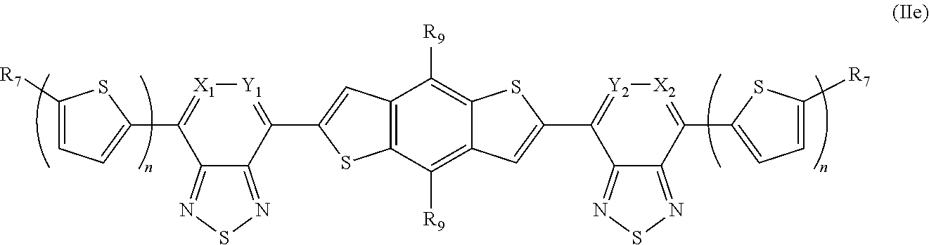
C12=C(C([R9])=C3C(=C1[R9])SC(C1=[Y2][X2]=C(C4=CC=C([R7])S4)C4=NSN=C41)=C3)SC(C1=[Y1][X1]=C(C3=CC=C([R7])S3)C3=NSN=C31)=C2
